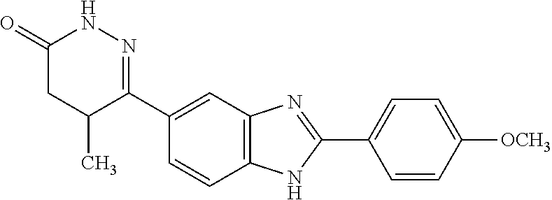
C1=C(C2=NC3=C(N2)C=CC(C2=NNC(=O)CC2C)=C3)C=CC([OCH3])=C1
